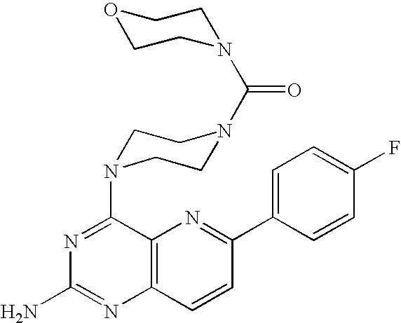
C12=C(C=CC(C3=CC=C(F)C=C3)=N1)N=C(N)N=C2N1CCN(C(=O)N2CCOCC2)CC1
